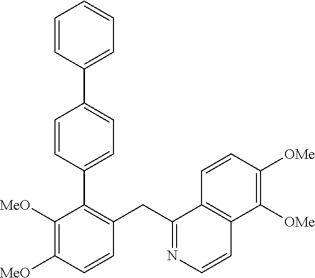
C1(CC2=C(C3=CC=C(C4=CC=CC=C4)C=C3)C([MeO])=C([MeO])C=C2)=NC=CC2=C1C=CC([OMe])=C2[OMe]
